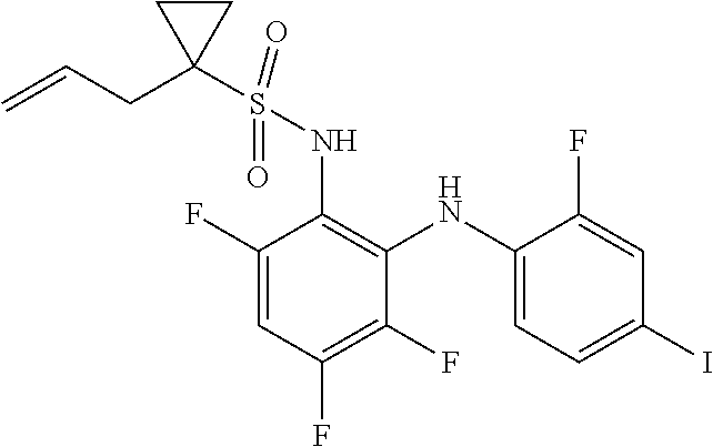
C1(F)=CC(F)=C(F)C(NC2=CC=C(I)C=C2F)=C1NS(C1(CC=C)CC1)(=O)=O
